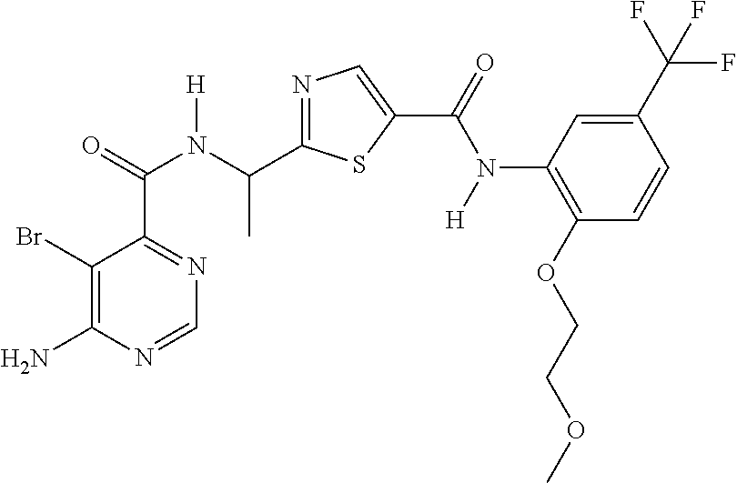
N1=C(C(N(C(C2=NC=NC(N)=C2Br)=O)[H])C)SC(C(=O)N(C2=C(OCCOC)C=CC(C(F)(F)F)=C2)[H])=C1
